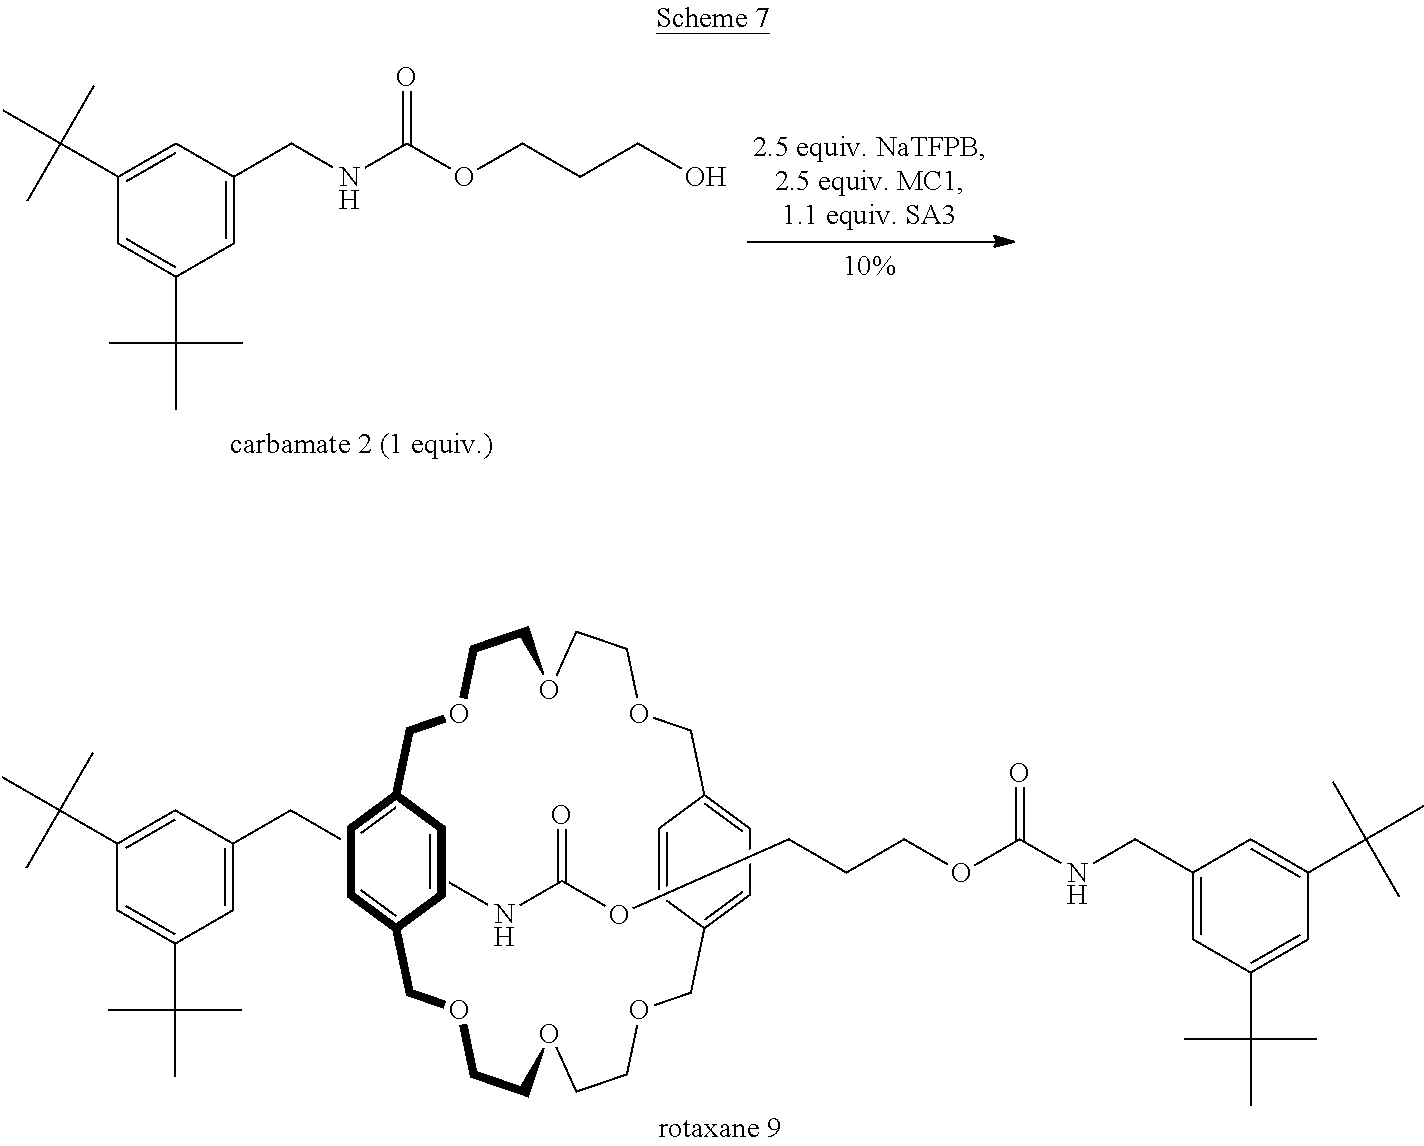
C1=C(CNC(OCCCO)=O)C=C(C(C)(C)C)C=C1C(C)(C)C.CNC(OCCCOC(NCC1=CC(C(C)(C)C)=CC(C(C)(C)C)=C1)=O)=O.C1=CC2=CC=C1COCCOCCOCC1=CC=C(C=C1)COCCOCCOC2.CCC1=CC(C(C)(C)C)=CC(C(C)(C)C)=C1
